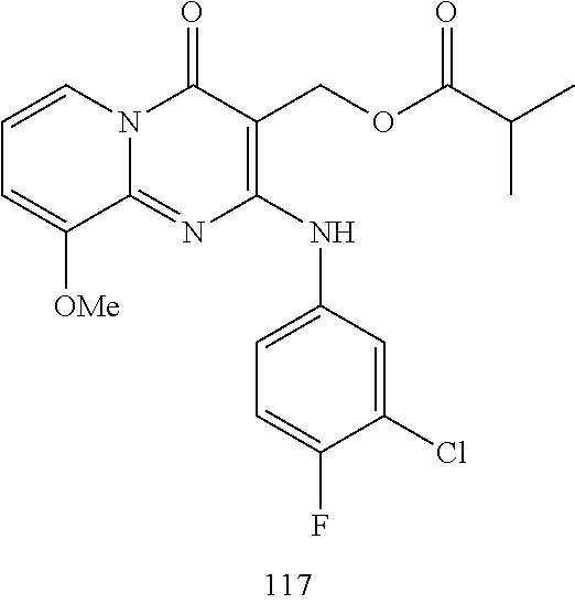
C1=CC=C([OMe])C2=NC(NC3=CC=C(F)C(Cl)=C3)=C(COC(C(C)C)=O)C(=O)N12
